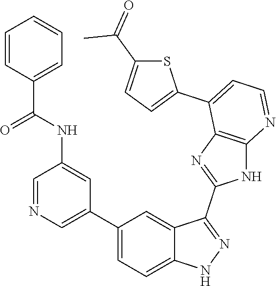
C1=NC=C(C2=CC=C3C(=C2)C(C2=NC4=C(N2)N=CC=C4C2=CC=C(C(=O)C)S2)=NN3)C=C1NC(C1=CC=CC=C1)=O
